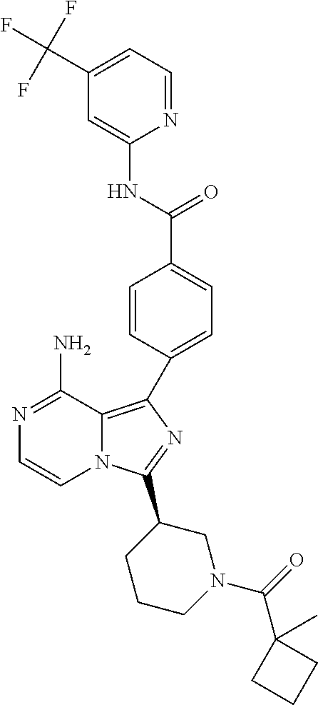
N1=C(N)C2=C(C3=CC=C(C(NC4=CC(C(F)(F)F)=CC=N4)=O)C=C3)N=C(C3CCCN(C(C4(C)CCC4)=O)C3)N2C=C1
